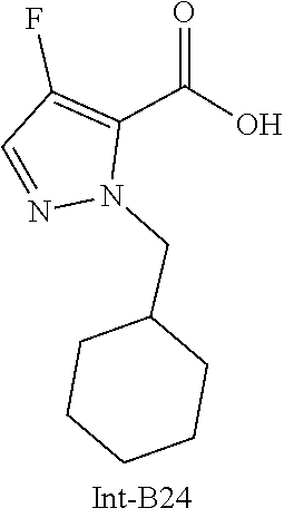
C1(F)=C(C(=O)O)N(CC2CCCCC2)N=C1
